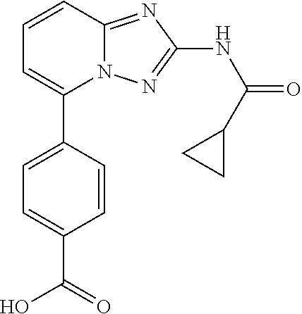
C1=C(C2=CC=CC3=NC(NC(=O)C4CC4)=NN23)C=CC(C(O)=O)=C1
